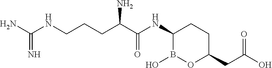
C(CCC(C(NC1B(O)OC(CC(O)=O)CC1)=O)N)NC(N)=N
